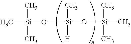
[Si]([H])(O[Si](C)(C)C)(O[Si](C)(C)C)C
